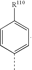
C1=CC(C)=CC=C1[R110]
